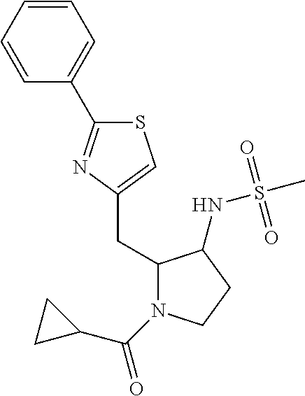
C1(CC2=CSC(C3=CC=CC=C3)=N2)N(C(=O)C2CC2)CCC1NS(C)(=O)=O
